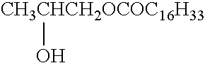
[CH3CHCH2OCOC16H33]O
